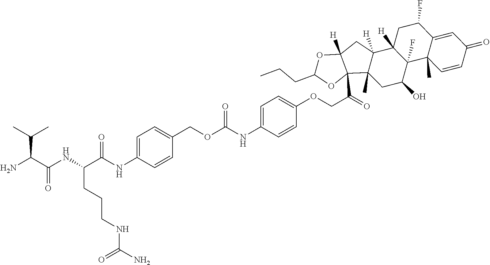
NC(C(NC(C(NC1=CC=C(COC(NC2=CC=C(OCC(C34C([H])(CC5([H])C3(C)CC(O)C3(F)C5([H])CC(F)C5=CC(=O)C=CC35C)OC(CCC)O4)=O)C=C2)=O)C=C1)=O)CCCNC(N)=O)=O)C(C)C
